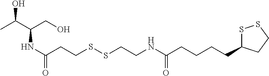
CC(C(CO)NC(=O)CCSSCCNC(CCCCC1SSCC1)=O)O
